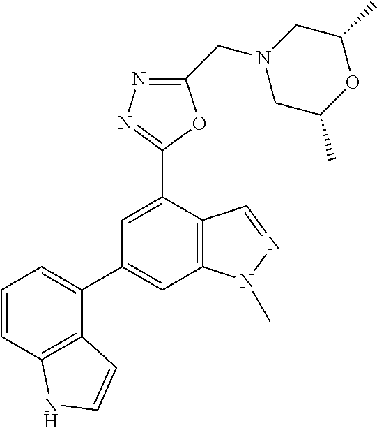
C12=C(C=CC=C1C1=CC3=C(C(C4=NN=C(CN5CC(C)OC(C)C5)O4)=C1)C=NN3C)NC=C2
